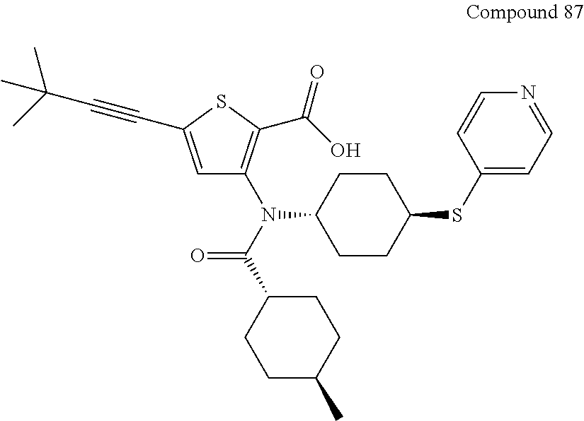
C1=C(C#CC(C)(C)C)SC(C(O)=O)=C1N(C1CCC(SC2=CC=NC=C2)CC1)C(=O)C1CCC(C)CC1
